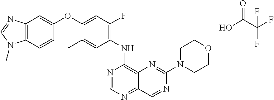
OC(C(F)(F)F)=O.C12=C(C=CC(OC3=CC(F)=C(NC4=C5C(=NC=N4)C=NC(N4CCOCC4)=N5)C=C3C)=C1)N(C)C=N2
